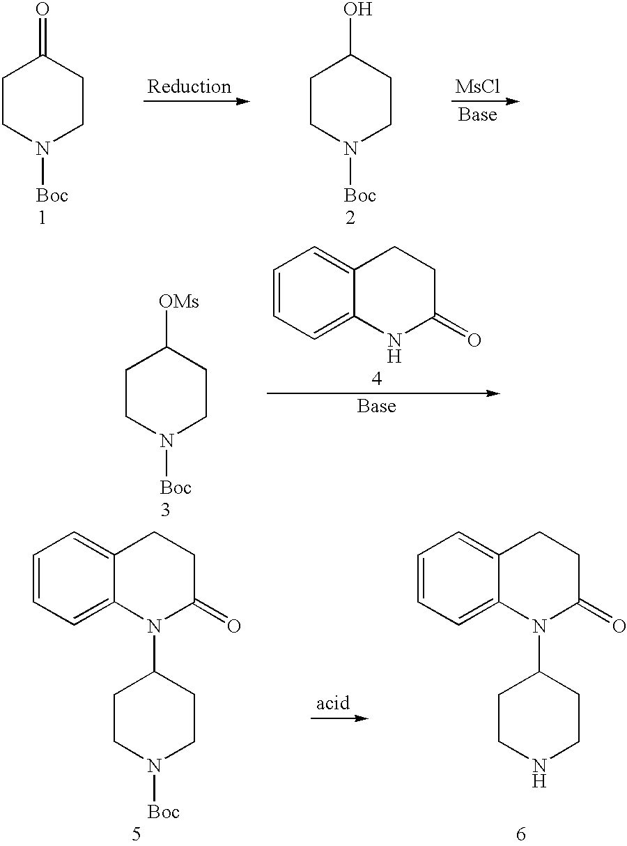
C1CN([Boc])CCC1=O.[MsCl].C1CN([Boc])CCC1O.C1CN([Boc])CCC1N1C(=O)CCC2=CC=CC=C12.C1CNCCC1N1C(=O)CCC2=CC=CC=C12.C1CN([Boc])CCC1[OMs].C1=CC=C2C(=C1)CCC(=O)N2
